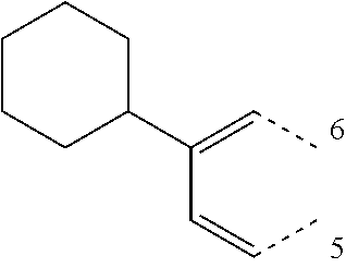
C(C)=CC(=CC)C1CCCCC1
